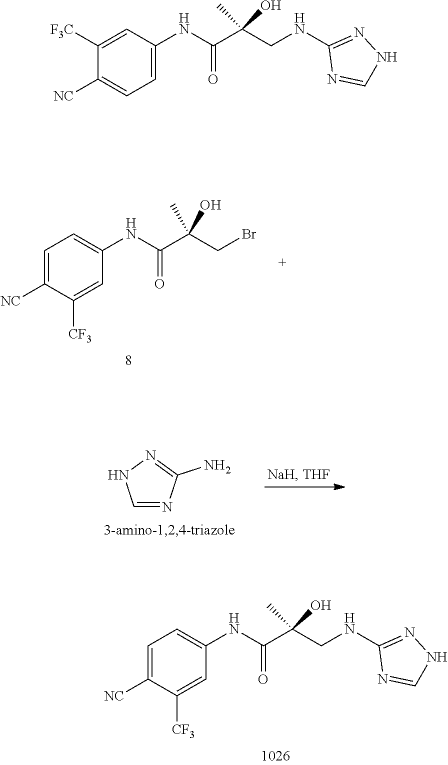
C1=C([NC])C([CF3])=CC(NC(C(CNC2=NNC=N2)(C)O)=O)=C1.C1=C([NC])C([CF3])=CC(NC(C(CBr)(C)O)=O)=C1.C1=NC(N)=NN1.C1([F3C])=CC(NC(C(CNC2=NNC=N2)(C)O)=O)=CC=C1[NC]
